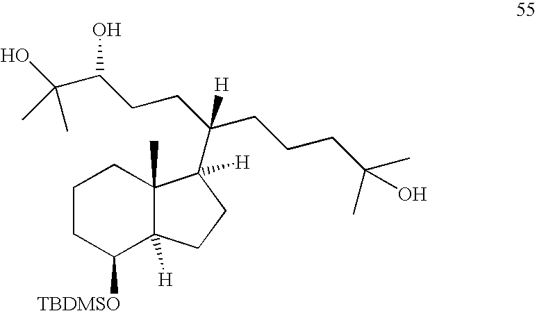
C1([TBDMSO])C2([H])C(C)(CCC1)C([H])(C(CCC(O)C(O)(C)C)(CCCC(C)(O)C)[H])CC2
